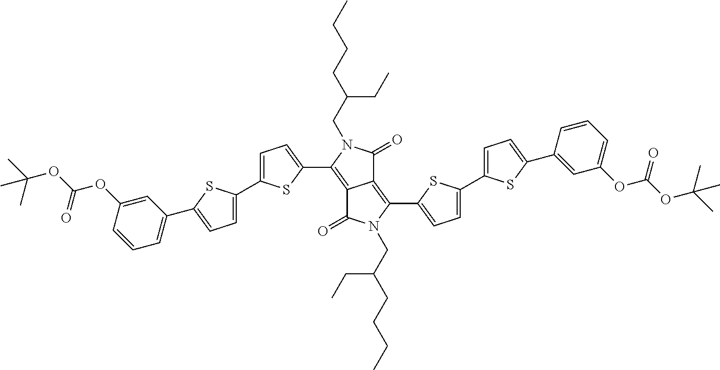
C12=C(C3=CC=C(C4=CC=C(C5=CC(OC(=O)OC(C)(C)C)=CC=C5)S4)S3)N(CC(CC)CCCC)C(=O)C1=C(C1=CC=C(C3=CC=C(C4=CC=CC(OC(=O)OC(C)(C)C)=C4)S3)S1)N(CC(CC)CCCC)C2=O
